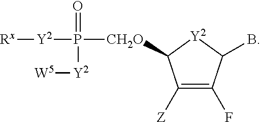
C1([Z])=C(F)C(B)[Y2]C1[CH2O]P([Y2][Rx])(=O)[Y2][W5]
